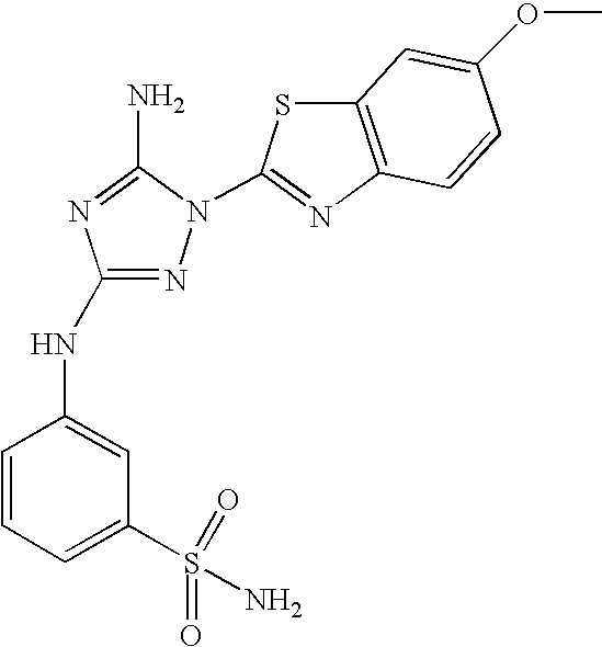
N1=C(NC2=CC(S(=O)(N)=O)=CC=C2)N=C(N)N1C1=NC2=C(S1)C=C(OC)C=C2
